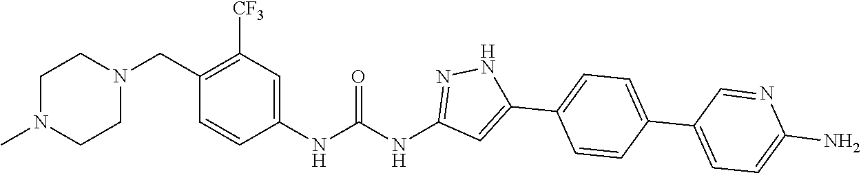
C1N(C)CCN(CC2=C([CF3])C=C(NC(NC3=NNC(C4=CC=C(C5=CC=C(N)N=C5)C=C4)=C3)=O)C=C2)C1
